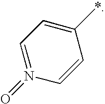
C1=N(=O)C=CC(*)=C1
